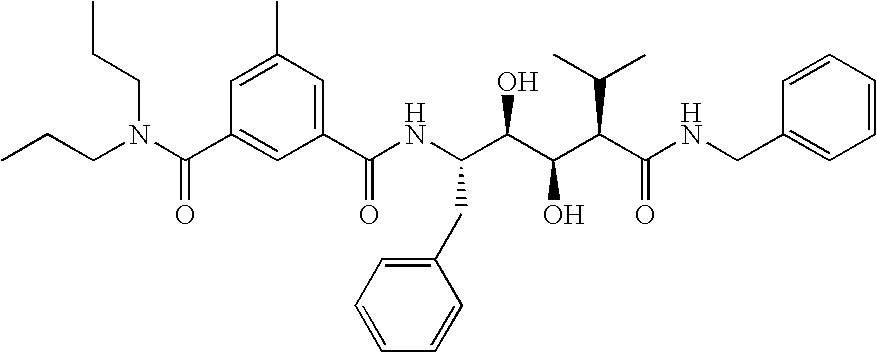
CCCN(C(C1=CC(C(NC(C(C(C(C(NCC2=CC=CC=C2)=O)C(C)C)O)O)CC2=CC=CC=C2)=O)=CC(C)=C1)=O)CCC
